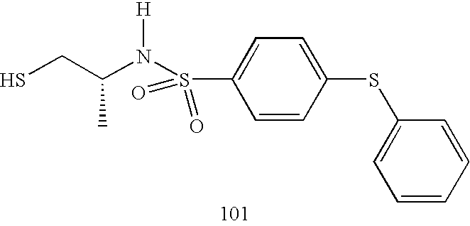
SCC(N(S(C1=CC=C(SC2=CC=CC=C2)C=C1)(=O)=O)[H])C
